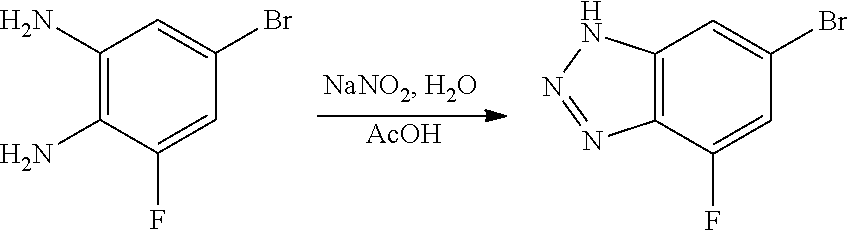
C1(N)=C(N)C(F)=CC(Br)=C1.[AcOH].C12=C(C(F)=CC(Br)=C1)N=NN2
